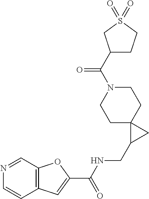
C1C2(CCN(C(C3CCS(=O)(=O)C3)=O)C1)C(CNC(C1=CC3=C(O1)C=NC=C3)=O)C2
